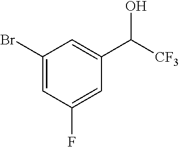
C1(Br)=CC(F)=CC(C([CF3])O)=C1
